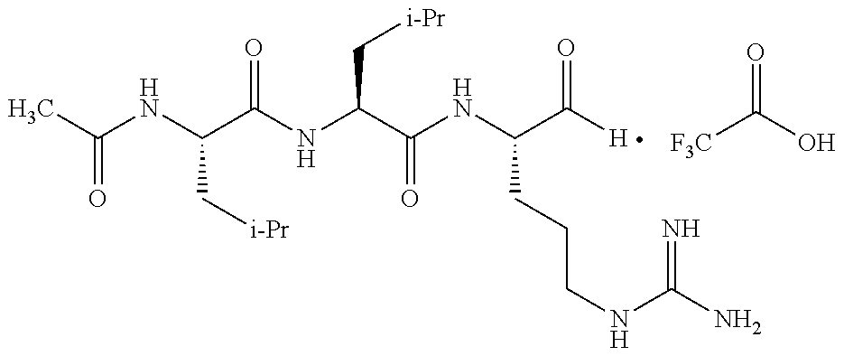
CC(NC(C(NC(C(NC(C([H])=O)CCCNC(N)=N)=O)C[i-Pr])=O)C[i-Pr])=O.[F3C]C(O)=O
